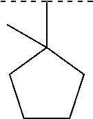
C1CCC(C(C)C)(C)C1
